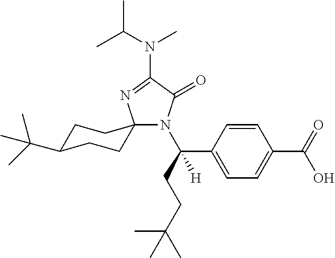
C1C(C(C)(C)C)CCC2(C1)N(C(CCC(C)(C)C)(C1=CC=C(C(=O)O)C=C1)[H])C(=O)C(N(C(C)C)C)=N2
